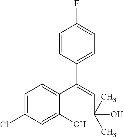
C1=C(Cl)C=C(O)C(C(=CC(O)(C)C)C2=CC=C(F)C=C2)=C1
